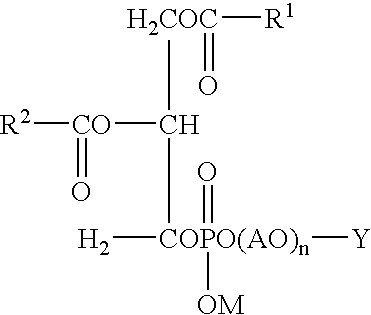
[H2COC]([R1])(C([CO]([R2])=O)[COPO(AO)n]([Y])([H2])(=O)[OM])=O
